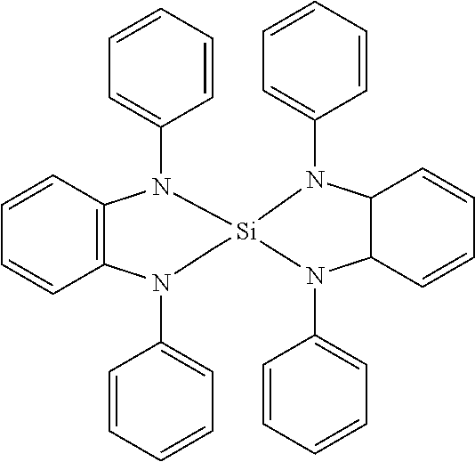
C12=C(C=CC=C1)N(C1=CC=CC=C1)[Si]1(N(C3=CC=CC=C3)C3C(C=CC=C3)N1C1=CC=CC=C1)CN2C1=CC=CC=C1
